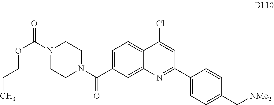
C1=C(C(N2CCN(C(=O)OCCC)CC2)=O)C=C2C(=C1)C(Cl)=CC(C1=CC=C(C[NMe2])C=C1)=N2
